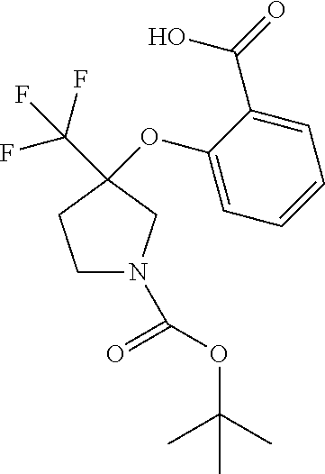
C1N(C(=O)OC(C)(C)C)CC(OC2=CC=CC=C2C(=O)O)(C(F)(F)F)C1
